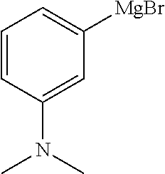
C1=CC(N(C)C)=CC([MgBr])=C1
